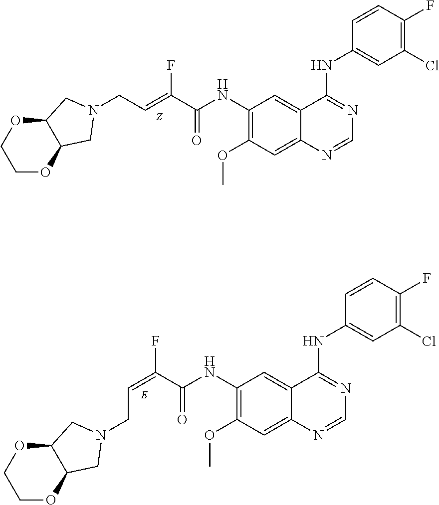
C1OC2C(OC1)CN(CC=C(C(NC1=C(OC)C=C3C(=C1)C(NC1=CC(Cl)=C(F)C=C1)=NC=N3)=O)F)C2.C1OC2C(OC1)CN(CC=C(C(NC1=C(OC)C=C3C(=C1)C(NC1=CC(Cl)=C(F)C=C1)=NC=N3)=O)F)C2
